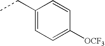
CCC1=CC=C([OCF3])C=C1
